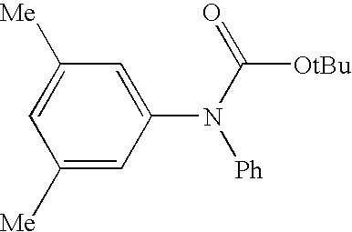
C1=C([Me])C=C(N(C([OtBu])=O)[Ph])C=C1[Me]
